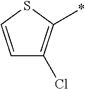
C1=CSC(*)=C1Cl
